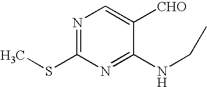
N1=C(SC)N=C(NCC)C([CHO])=C1
